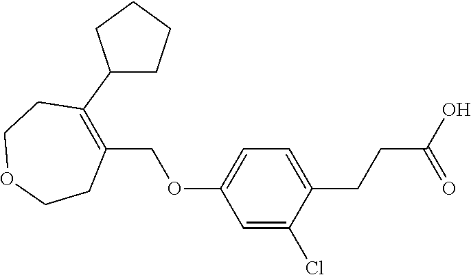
C1(C2=C(COC3=CC=C(CCC(O)=O)C(Cl)=C3)CCOCC2)CCCC1
